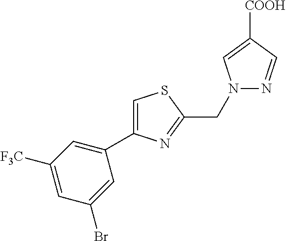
N1(CC2=NC(C3=CC([F3C])=CC(Br)=C3)=CS2)N=CC([COOH])=C1
